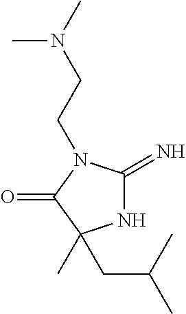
N1C(=N)N(CCN(C)C)C(=O)C1(C)CC(C)C
